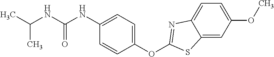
C1(OC2=NC3=CC=C(OC)C=C3S2)=CC=C(NC(NC(C)C)=O)C=C1
